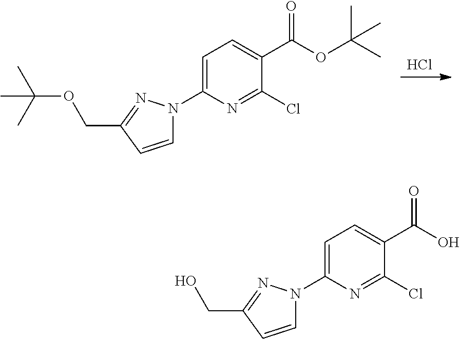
Cl.C1=C(N2C=CC(COC(C)(C)C)=N2)N=C(Cl)C(C(=O)OC(C)(C)C)=C1.C1=C(N2C=CC(CO)=N2)N=C(Cl)C(C(=O)O)=C1
